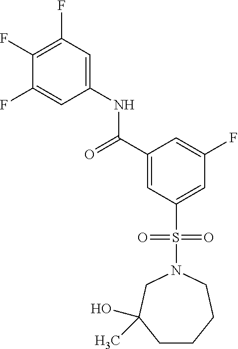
C1(F)=C(F)C=C(NC(C2=CC(S(=O)(=O)N3CC(O)(C)CCCC3)=CC(F)=C2)=O)C=C1F
